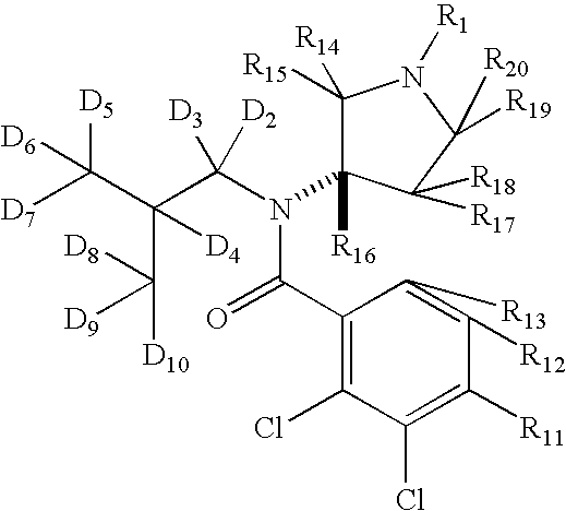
C1(C(=O)N(C(C(C([D10])([D8])[D9])(C([D5])([D7])[D6])[D4])([D3])[D2])C2([R16])C([R15])([R14])N([R1])C([R19])([R20])C2([R17])[R18])=C(Cl)C(Cl)=C([R11])C([R12])=C1[R13]
